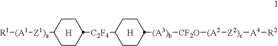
[H].[H].C1CC([Z1)a][(A1][R1])CCC1[C2F4]C1CCC([(A3)b][CF2O][(A2][Z2)c][A4][R2])CC1
